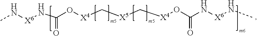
CN[X6]NC(O[X4]C[X5]C[X4]OC(N[X6]NC)=O)=O
